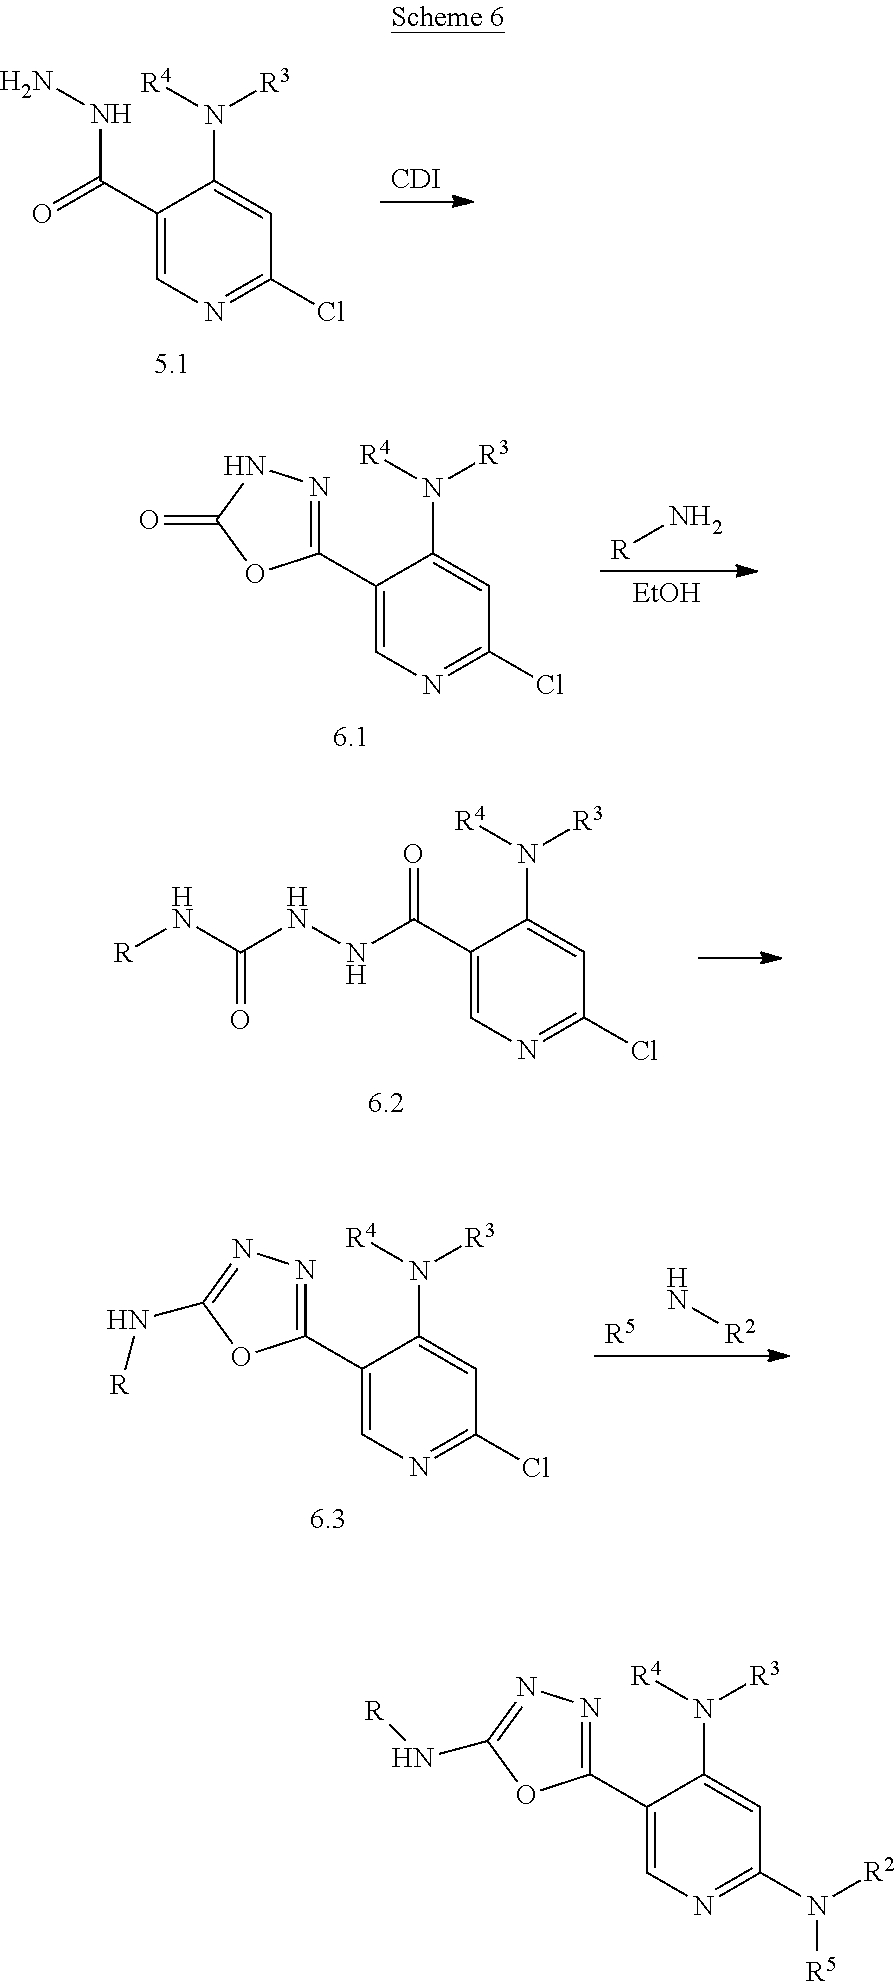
[CDI].C1(C(=O)NN)=CN=C(Cl)C=C1N([R4])[R3].[EtOH].[R]N.C1(C2=NNC(=O)O2)=CN=C(Cl)C=C1N([R4])[R3].C1(C(=O)NNC(N[R])=O)=CN=C(Cl)C=C1N([R4])[R3].[R5].N[R2].C1(C2=NN=C(N[R])O2)=CN=C(Cl)C=C1N([R4])[R3].C1(C2=NN=C(N[R])O2)=CN=C(N([R2])[R5])C=C1N([R4])[R3]
